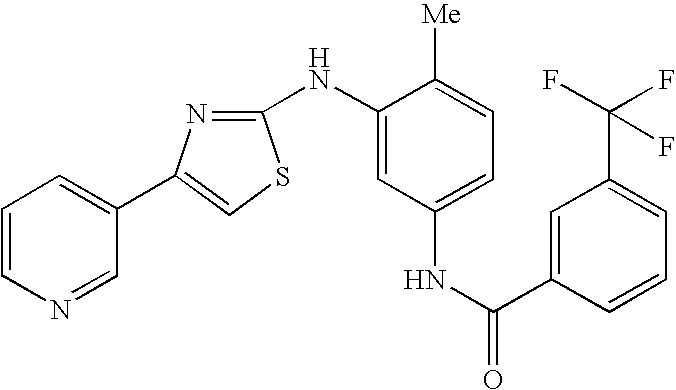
C1=CN=CC(C2=CSC(NC3=CC(NC(=O)C4=CC(C(F)(F)F)=CC=C4)=CC=C3[Me])=N2)=C1
